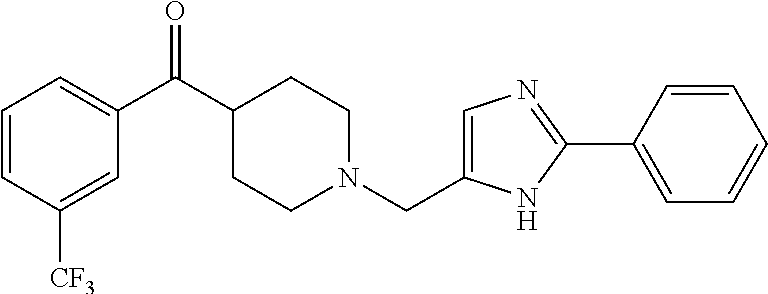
C1=CC([CF3])=CC(C(C2CCN(CC3=CN=C(C4=CC=CC=C4)N3)CC2)=O)=C1
